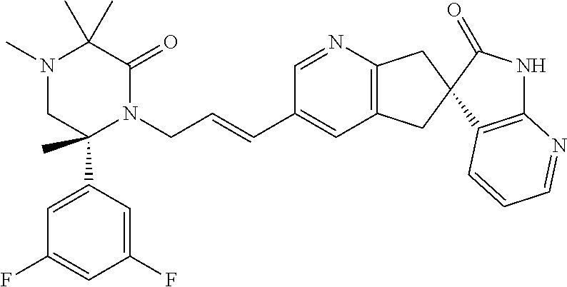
C1(C)(C)N(C)CC(C2=CC(F)=CC(F)=C2)(C)N(CC=CC2=CC3=C(N=C2)CC2(C3)C3=C(NC2=O)N=CC=C3)C1=O
